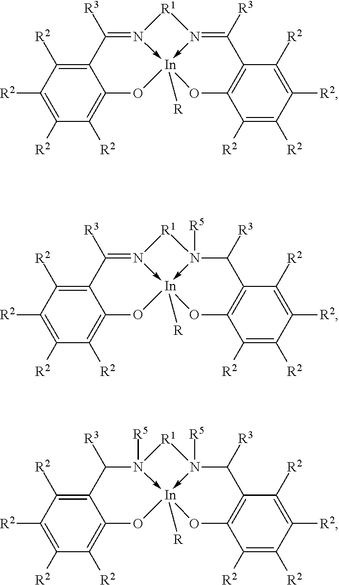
C12=C([R2])C([R2])=C([R2])C([R2])=C1O[In]13([R])-N(=C2[R3])[R1]N->1=C([R3])C1=C(C([R2])=C([R2])C([R2])=C1[R2])O3.C12=C([R2])C([R2])=C([R2])C([R2])=C1O[In]13([R])-N(=C2[R3])[R1]N->1([R5])C([R3])C1=C(C([R2])=C([R2])C([R2])=C1[R2])O3.C12=C([R2])C([R2])=C([R2])C([R2])=C1O[In]13([R])-N([R5])(C2[R3])[R1]N->1([R5])C([R3])C1=C(C([R2])=C([R2])C([R2])=C1[R2])O3
